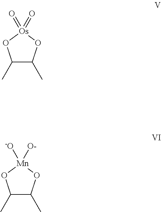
C1(C)C(C)O[Os](=O)(=O)O1.C1(C)C(C)O[Mn]([O-])([-O])O1
